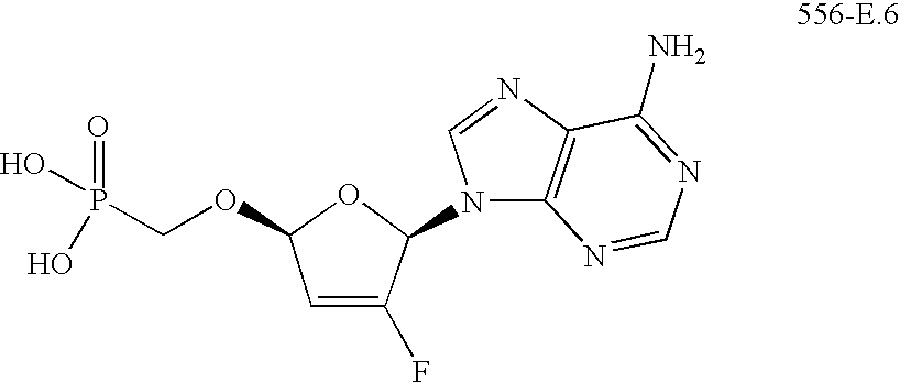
P(=O)(COC1C=C(F)C(N2C3=C(N=C2)C(N)=NC=N3)O1)(O)O
